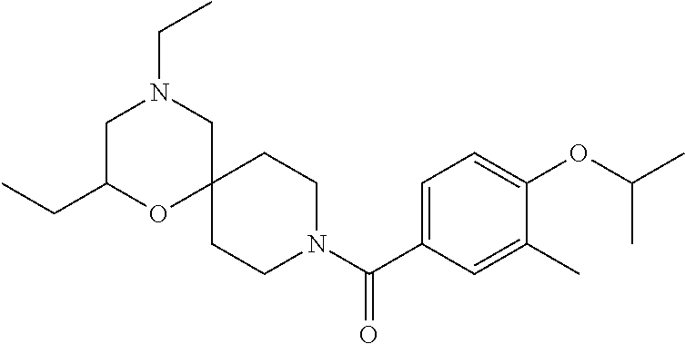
C1=C(C(N2CCC3(CC2)CN(CC)CC(CC)O3)=O)C=C(C)C(OC(C)C)=C1
